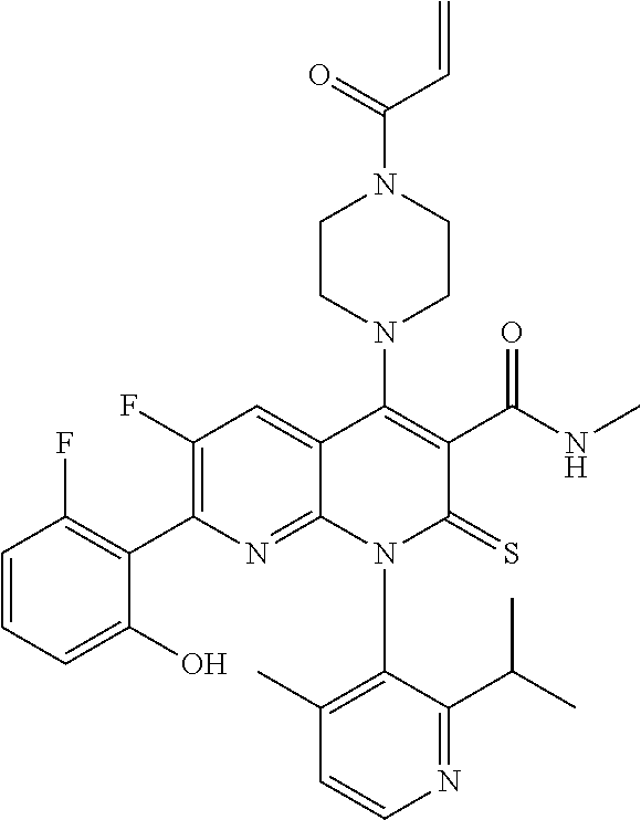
C1=CN=C(C(C)C)C(N2C(=S)C(C(NC)=O)=C(N3CCN(C(C=C)=O)CC3)C3=CC(F)=C(C4=C(F)C=CC=C4O)N=C23)=C1C
